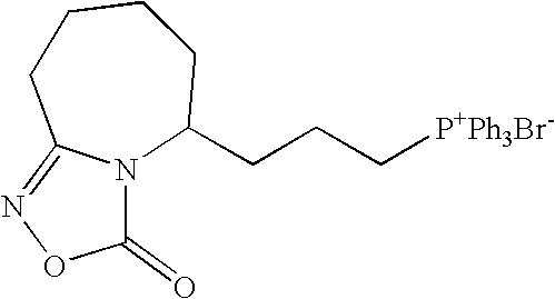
N12C(CCC[P+Ph3Br-])CCCCC1=NOC2=O
